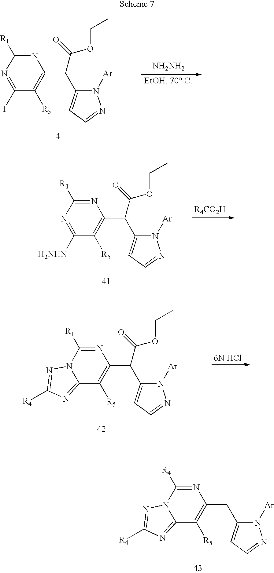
N1=C([R4])N2C(=NC([R4])=N2)C([R5])=C1CC1=CC=NN1[Ar].N1=C([R1])N=C(I)C([R5])=C1C(C1=CC=NN1[Ar])C(OCC)=O.[NH2NH2].N1=C([R1])N=C([H2NHN])C([R5])=C1C(C1=CC=NN1[Ar])C(OCC)=O.N1=C([R1])N2C(=NC([R4])=N2)C([R5])=C1C(C1=CC=NN1[Ar])C(OCC)=O
